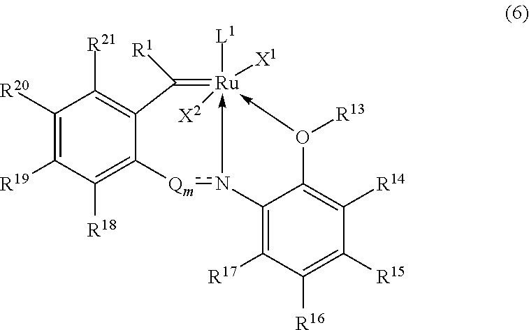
C1([R20])=C([R19])C([R18])=C2C(=C1[R21])C([R1])=[Ru]1([L1])([X2])([X1])-n([Qm]2)C2=C([R17])C([R16])=C([R15])C([R14])=C2O->1[R13]
